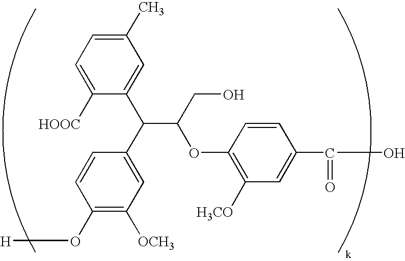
C1(O[H])=C([OCH3])C=C(C(C2=CC(C)=CC=C2[HOOC])C(OC2=C([H3CO])C=C(C(=O)O)C=C2)CO)C=C1
